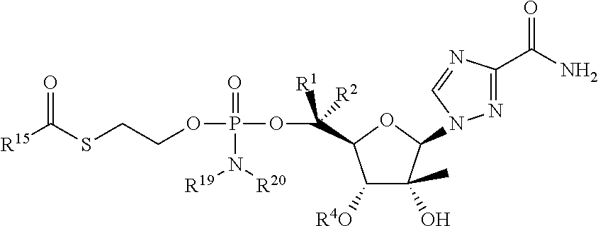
N1=C(C(N)=O)N=CN1C1C(O)(C)C([R4O])C(C(OP(N([R19])[R20])(=O)OCCSC([R15])=O)([R1])[R2])O1
